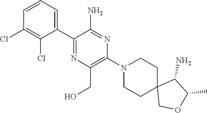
C1=CC=C(C2=NC(CO)=C(N3CCC4(CC3)COC(C)C4N)N=C2N)C(Cl)=C1Cl
